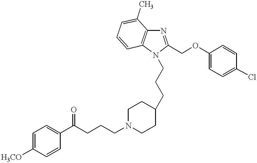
C(CCC1CCN(CCCC(C2=CC=C([H3CO])C=C2)=O)CC1)N1C2=C(N=C1COC1=CC=C(Cl)C=C1)C(C)=CC=C2
